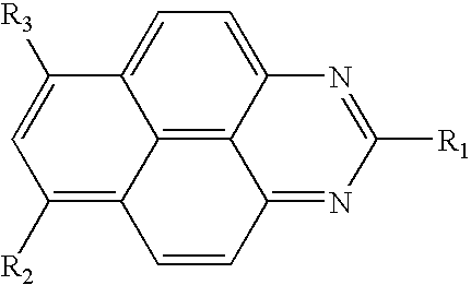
C12=C3C4=CC=C1C([R3])=CC([R2])=C2C=CC3=NC([R1])=N4
